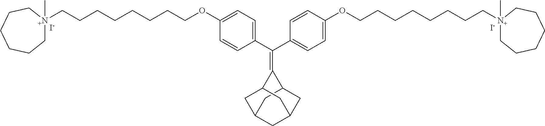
C1=CC(C(C2=CC=C(OCCCCCCCC[N+]3(C)CCCCCC3)C=C2)=C2C3CC4CC(CC2C4)C3)=CC=C1OCCCCCCCC[N+]1(C)CCCCCC1.[I-].[I-]
